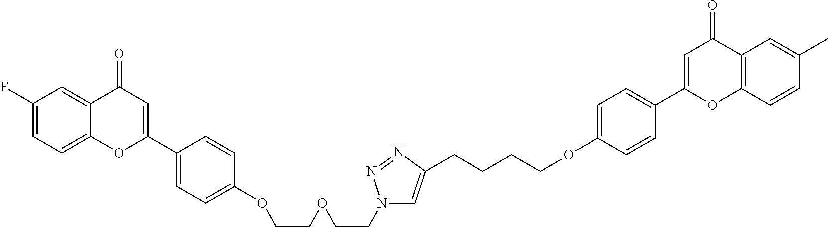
C1(F)=CC=C2C(=C1)C(=O)C=C(C1=CC=C(OCCOCCN3C=C(CCCCOC4=CC=C(C5=CC(=O)C6=C(O5)C=CC(C)=C6)C=C4)N=N3)C=C1)O2
